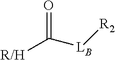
C([LB][R2])(=O)[R/H]
